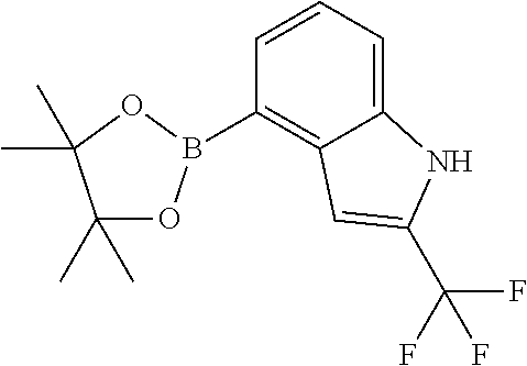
C1(C)(C)OB(C2=C3C(=CC=C2)NC(C(F)(F)F)=C3)OC1(C)C
